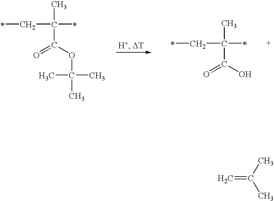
CC(*)(C*)C(=O)OC(C)(C)C.CC(*)(C*)C(=O)O.C=C(C)C
